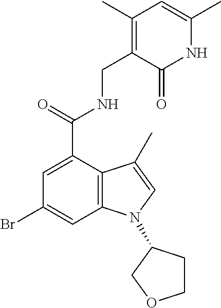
BrC1=CC2=C(C(C(NCC3=C(C)C=C(C)NC3=O)=O)=C1)C(C)=CN2C1CCOC1
